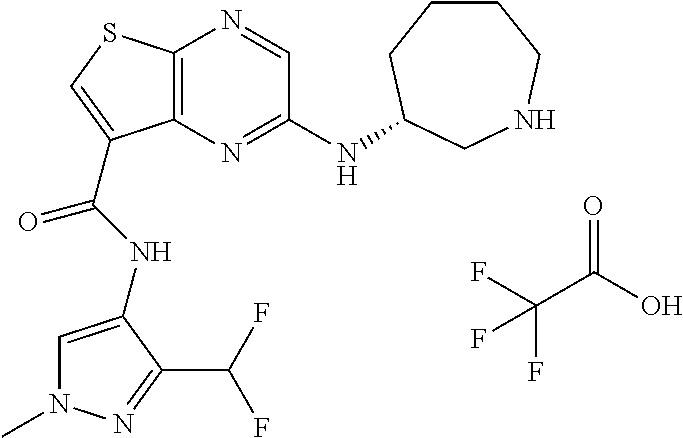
C(C(O)=O)(F)(F)F.C12=C(N=C(NC3CCCCNC3)C=N1)C(C(=O)NC1=CN(C)N=C1C(F)F)=CS2
